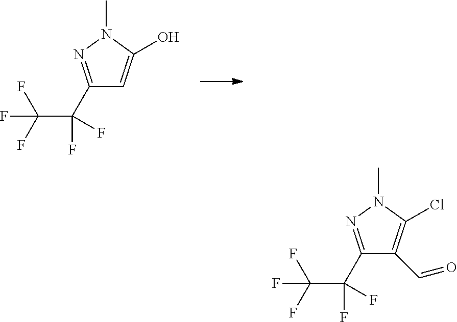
C1(C(F)(C(F)(F)F)F)=NN(C)C(O)=C1.C1(C(F)(C(F)(F)F)F)=NN(C)C(Cl)=C1C=O
